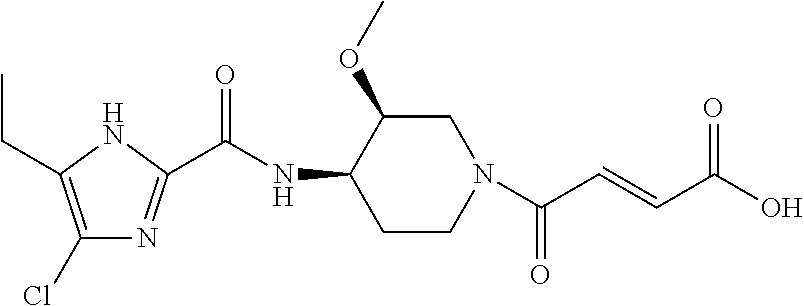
C1(Cl)=C(CC)NC(C(NC2CCN(C(C=CC(O)=O)=O)CC2OC)=O)=N1
